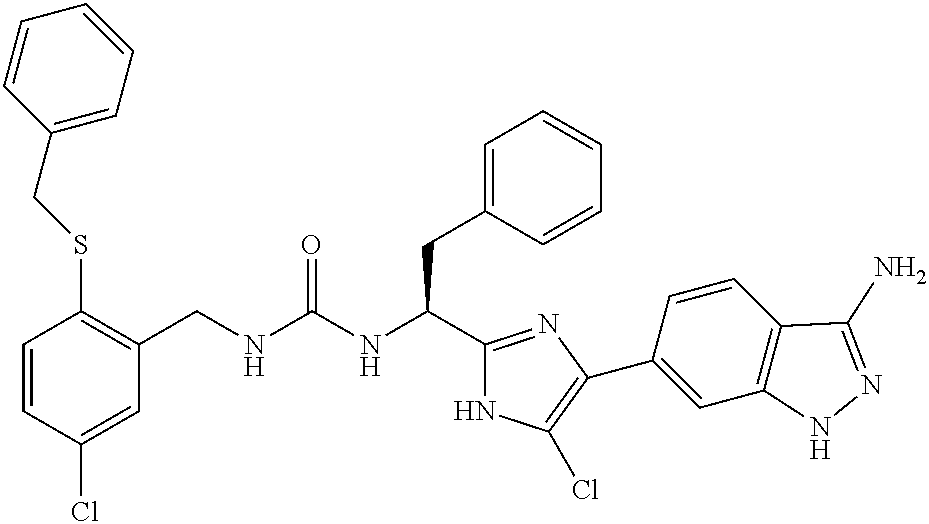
C1=CC(Cl)=CC(CNC(NC(C2=NC(C3=CC4=C(C=C3)C(N)=NN4)=C(Cl)N2)CC2=CC=CC=C2)=O)=C1SCC1=CC=CC=C1
